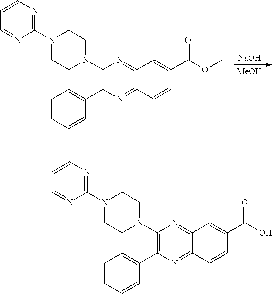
C1(N2CCN(C3=NC=CC=N3)CC2)=C(C2=CC=CC=C2)N=C2C(=N1)C=C(C(=O)OC)C=C2.[MeOH].[NaOH].C1(N2CCN(C3=NC=CC=N3)CC2)=C(C2=CC=CC=C2)N=C2C(=N1)C=C(C(=O)O)C=C2
